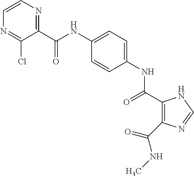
C(NC1=CC=C(NC(=O)C2=C(C(NC)=O)N=CN2)C=C1)(=O)C1=NC=CN=C1Cl
